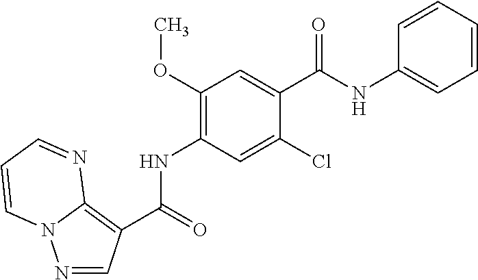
N1=CC(C(=O)NC2=C(OC)C=C(C(NC3=CC=CC=C3)=O)C(Cl)=C2)=C2N1C=CC=N2
